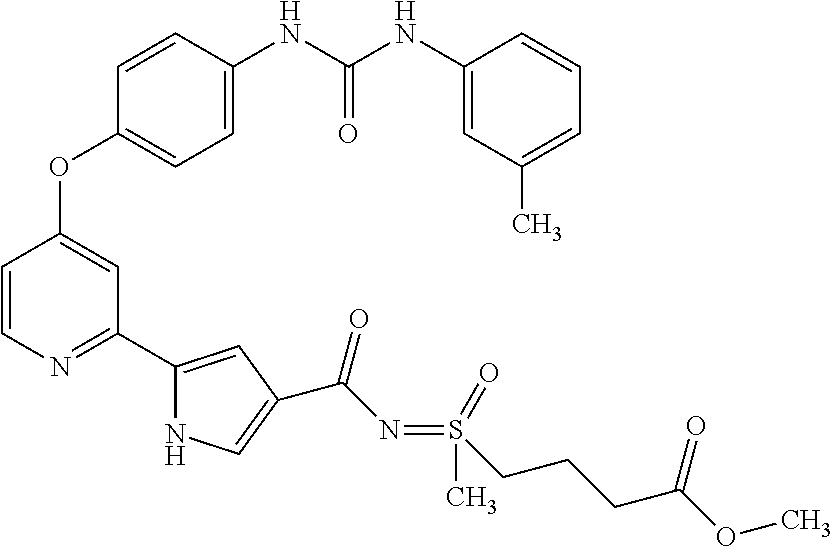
C1=C(NC(NC2=CC(C)=CC=C2)=O)C=CC(OC2=CC(C3=CC(C(N=S(C)(CCCC(OC)=O)=O)=O)=CN3)=NC=C2)=C1
